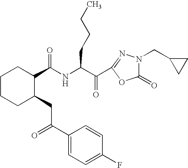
N(C(C(C1=NN(CC2CC2)C(=O)O1)=O)CCCC)C(C1CCCCC1CC(=O)C1=CC=C(F)C=C1)=O
